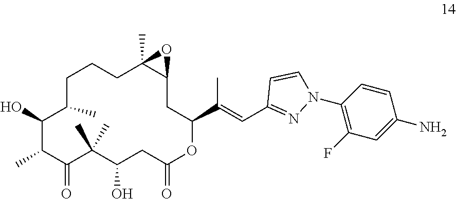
C1(O)C(C)C(=O)C(C)(C)C(O)CC(=O)OC(C(=CC2=NN(C3=C(F)C=C(N)C=C3)C=C2)C)CC2C(C)(CCCC1C)O2
